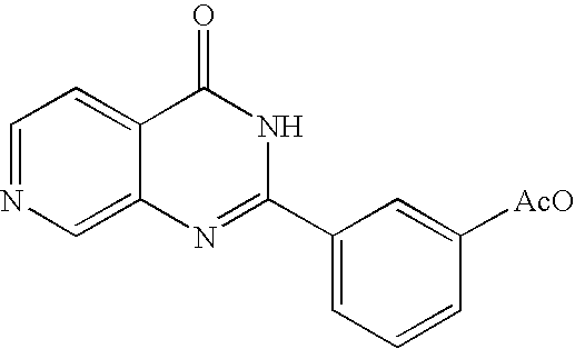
C12=CN=CC=C1C(=O)NC(C1=CC=CC([AcO])=C1)=N2
